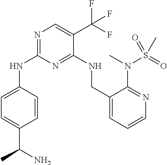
N1=C(NC2=CC=C(C(N)C)C=C2)N=C(NCC2=CC=CN=C2N(C)S(=O)(C)=O)C(C(F)(F)F)=C1
